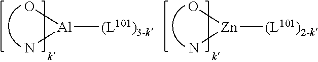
[Al]([(L101)3-k])(O)N.[Zn]([(L101)2-k])(O)N
